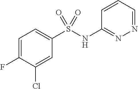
C1=C(F)C(Cl)=CC(S(NC2=NN=CC=C2)(=O)=O)=C1
